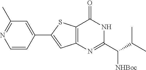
C12=C(SC(C3=CC(C)=NC=C3)=C1)C(=O)NC(C(C(C)C)[NHBoc])=N2
